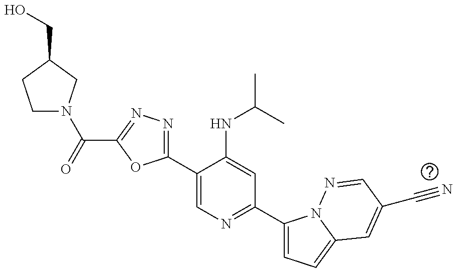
C1(C2=NN=C(C(=O)N3CCC(CO)C3)O2)=CN=C(C2=CC=C3N2N=CC(C#N)=C3)C=C1NC(C)C
